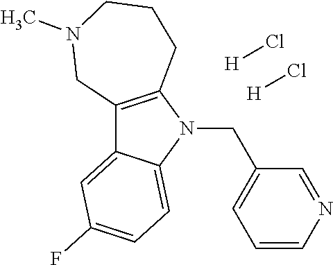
C12=C(N(CC3=CC=CN=C3)C3=CC=C(F)C=C13)CCCN(C)C2.[H]Cl.[H]Cl
